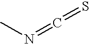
N(=C=S)C
